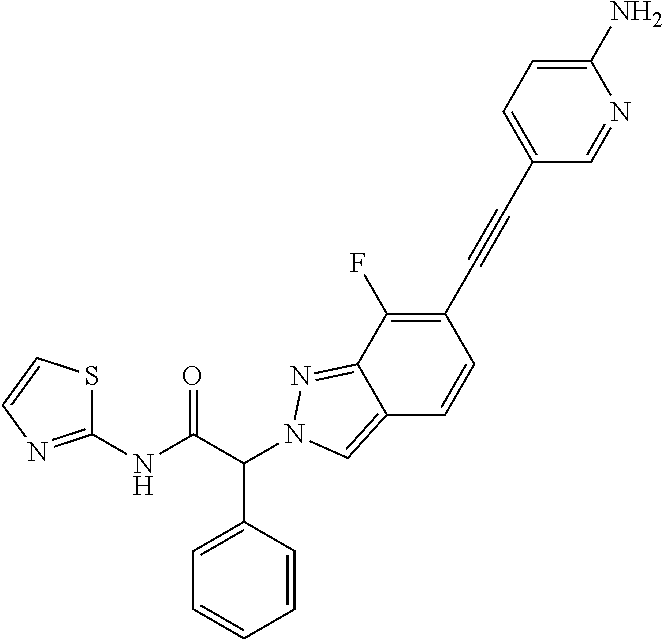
C(C(NC1=NC=CS1)=O)(C1=CC=CC=C1)N1N=C2C(=C1)C=CC(C#CC1=CC=C(N)N=C1)=C2F
